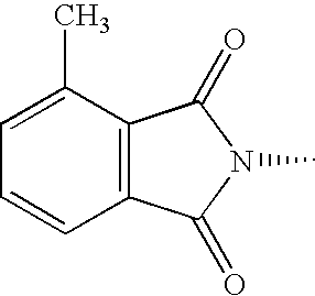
C1(C)=CC=CC2=C1C(=O)N(C)C2=O
